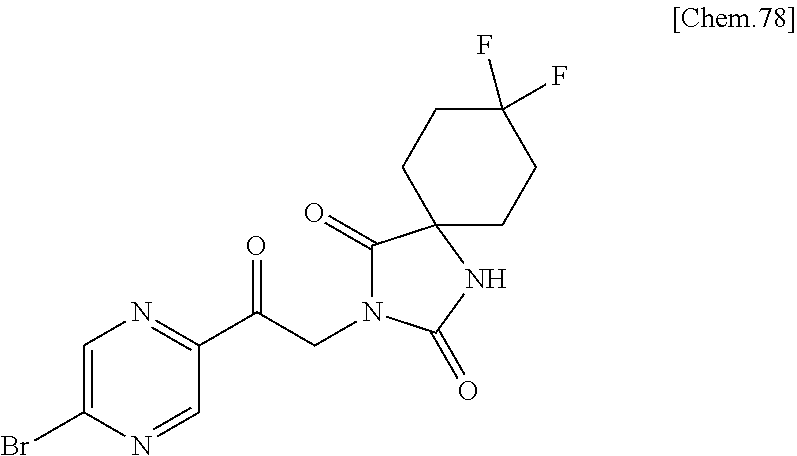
C1=C(Br)N=CC(C(CN2C(=O)C3(NC2=O)CCC(F)(F)CC3)=O)=N1
